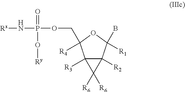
C12([R3])C([R2])(C(B)([R1])OC1([R4])COP(N[Rx])(=O)O[Ry])C2([R6])[R6]
